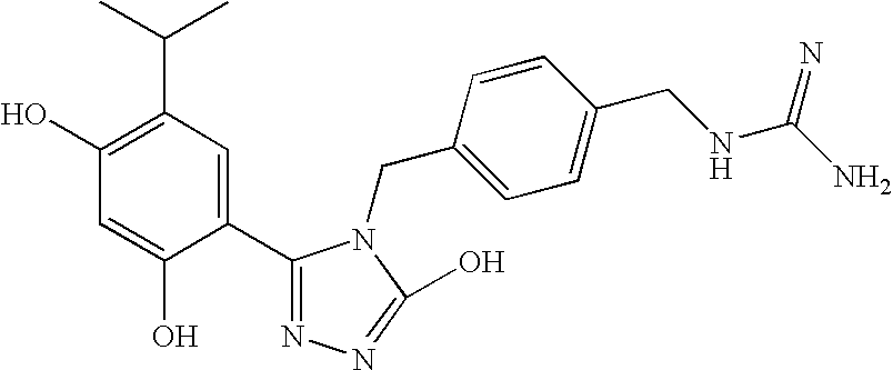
C1(O)=C(C(C)C)C=C(C2=NN=C(O)N2CC2=CC=C(CNC(N)=N)C=C2)C(O)=C1
